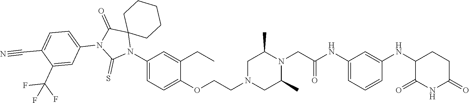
C1=C(NC(CN2C(C)CN(CCOC3=CC=C(N4C5(C(=O)N(C6=CC=C(C#N)C(C(F)(F)F)=C6)C4=S)CCCCC5)C=C3CC)CC2C)=O)C=C(NC2C(=O)NC(=O)CC2)C=C1
